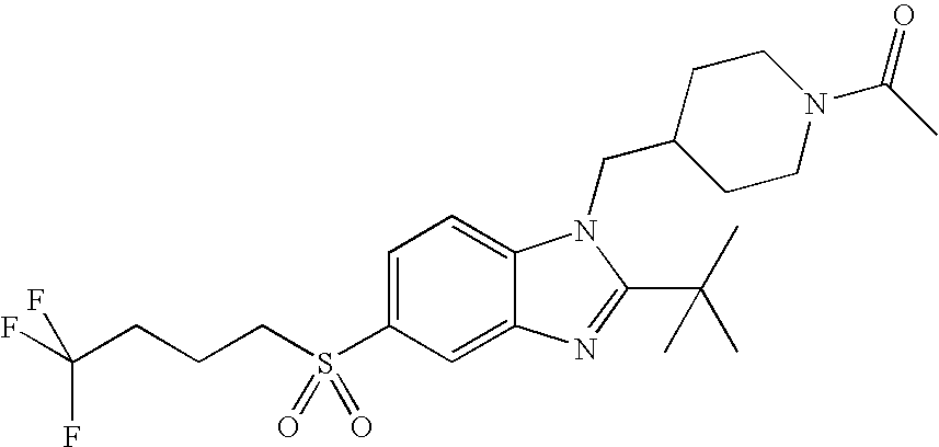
C1=C(S(CCCC(F)(F)F)(=O)=O)C=C2C(=C1)N(CC1CCN(C(=O)C)CC1)C(C(C)(C)C)=N2
